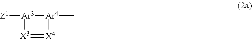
[Z1][Ar3]1[Ar4](C)[X4]=[X3]1
